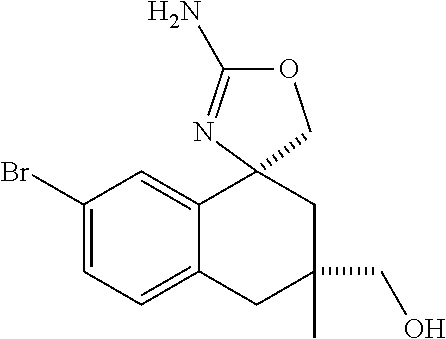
C1(Br)=CC=C2C(=C1)C1(CC(C)(CO)C2)N=C(N)OC1
